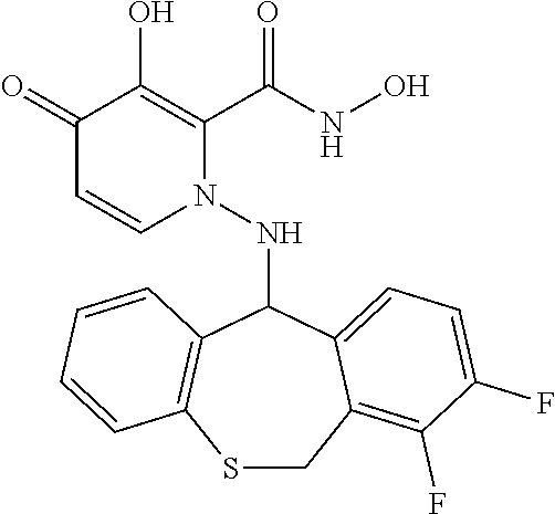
C1(=O)C=CN(NC2C3=C(SCC4=C(F)C(F)=CC=C24)C=CC=C3)C(C(NO)=O)=C1O
